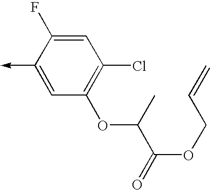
C1(->C)=CC(OC(C(=O)OCC=C)C)=C(Cl)C=C1F
